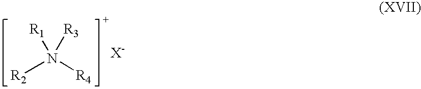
[X-].[R2]N([R4])([R1])[R3]
